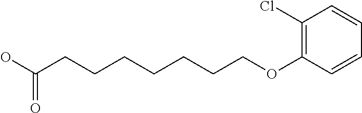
C1(Cl)=C(OCCCCCCCC(O)=O)C=CC=C1
